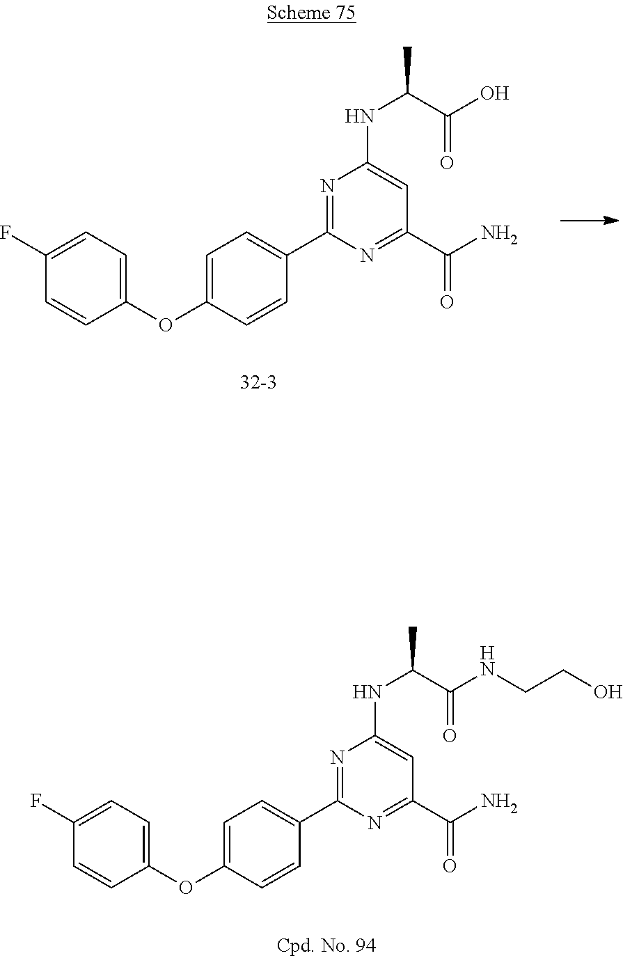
N1=C(C2=CC=C(OC3=CC=C(F)C=C3)C=C2)N=C(C(N)=O)C=C1NC(C(O)=O)C.N1=C(C2=CC=C(OC3=CC=C(F)C=C3)C=C2)N=C(C(N)=O)C=C1NC(C(NCCO)=O)C
